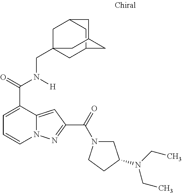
C1=C(C(=O)N([H])CC23CC4CC(C2)CC(C4)C3)C2=CC(C(=O)N3CC(N(CC)CC)CC3)=NN2C=C1
